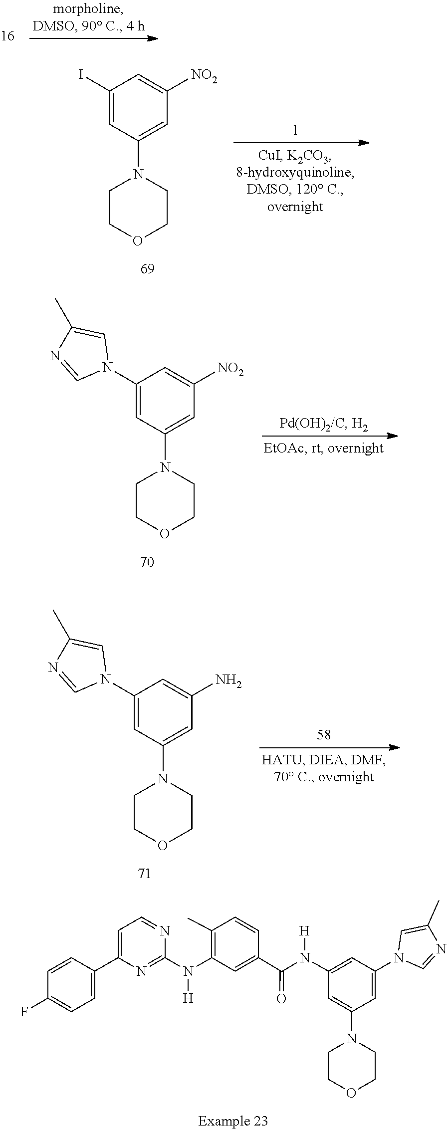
O1CCN(C2=CC([NO2])=CC(I)=C2)CC1.O1CCN(C2=CC([NO2])=CC(N3C=C(C)N=C3)=C2)CC1.O1CCN(C2=CC(N)=CC(N3C=C(C)N=C3)=C2)CC1.O1CCN(C2=CC(N([H])C(C3=CC(N(C4=NC(C5=CC=C(F)C=C5)=CC=N4)[H])=C(C)C=C3)=O)=CC(N3C=C(C)N=C3)=C2)CC1
